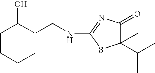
C1CCCC(CNC2=NC(=O)C(C(C)C)(C)S2)C1O
